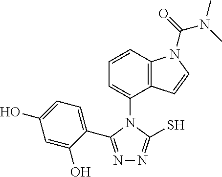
N1=C(C2=CC=C(O)C=C2O)N(C2=CC=CC3=C2C=CN3C(N(C)C)=O)C(S)=N1
